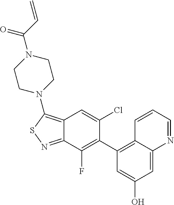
C1=C2C(=C(C3=C(F)C4=NSC(N5CCN(C(C=C)=O)CC5)=C4C=C3Cl)C=C1O)C=CC=N2
